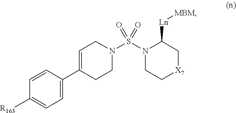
C1=C(C2=CCN(S(N3CC[X7]CC3[Ln][MBM])(=O)=O)CC2)C=CC([R163])=C1
